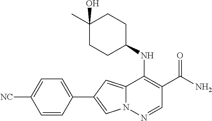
N12C(=CC(C3=CC=C([NC])C=C3)=C1)C(NC1CCC(C)(O)CC1)=C(C(N)=O)C=N2
